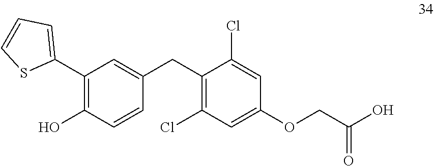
C1(C2=C(O)C=CC(CC3=C(Cl)C=C(OCC(O)=O)C=C3Cl)=C2)=CC=CS1
